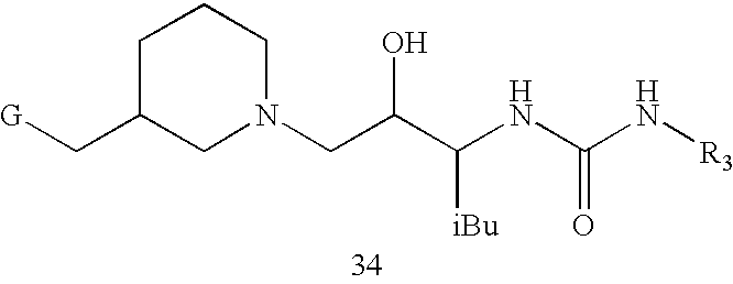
C1(C[G])CN(CC(C(NC(N[R3])=O)[iBu])O)CCC1
